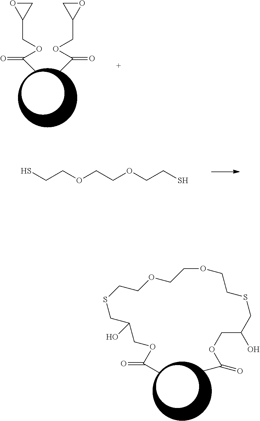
C1(COC(C)=O)CO1.C1(COC(C)=O)OC1.C(S)COCCOCCS.O(CCSCC(O)COC(C)=O)CCOCCSCC(COC(C)=O)O
